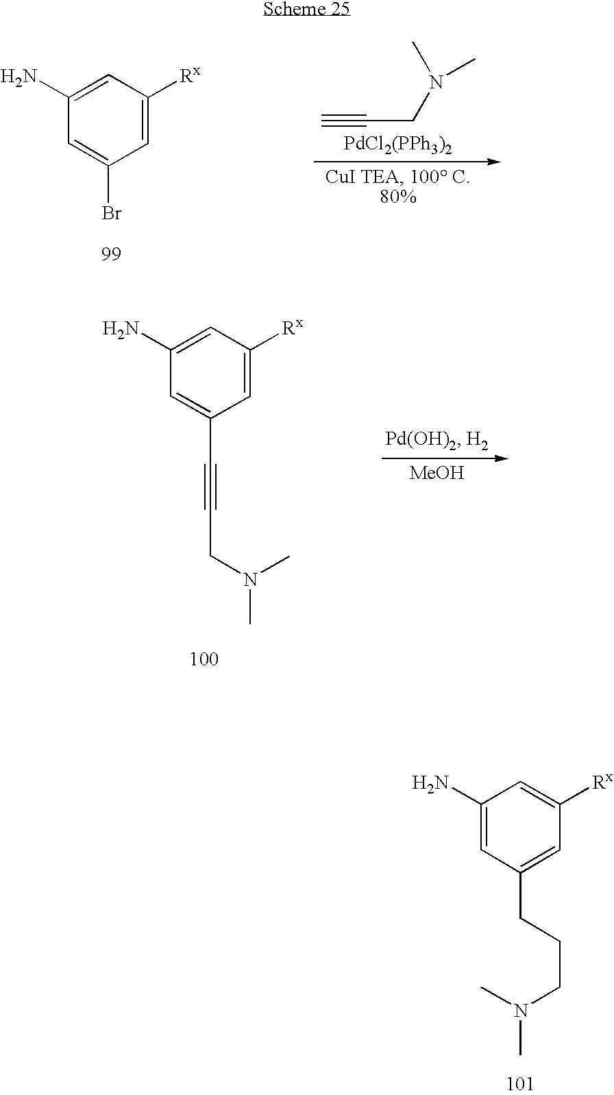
C1(N)=CC([Rx])=CC(Br)=C1.C#CCN(C)C.[PdCl2(PPh3)2].C1(N)=CC([Rx])=CC(C#CCN(C)C)=C1.[MeOH].C1(N)=CC(CCCN(C)C)=CC([Rx])=C1
